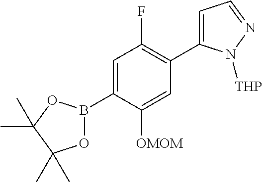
C1=C([OMOM])C(B2OC(C)(C)C(C)(C)O2)=CC(F)=C1C1=CC=NN1[THP]
